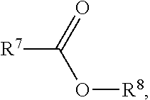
[R7]C(=O)O[R8]
